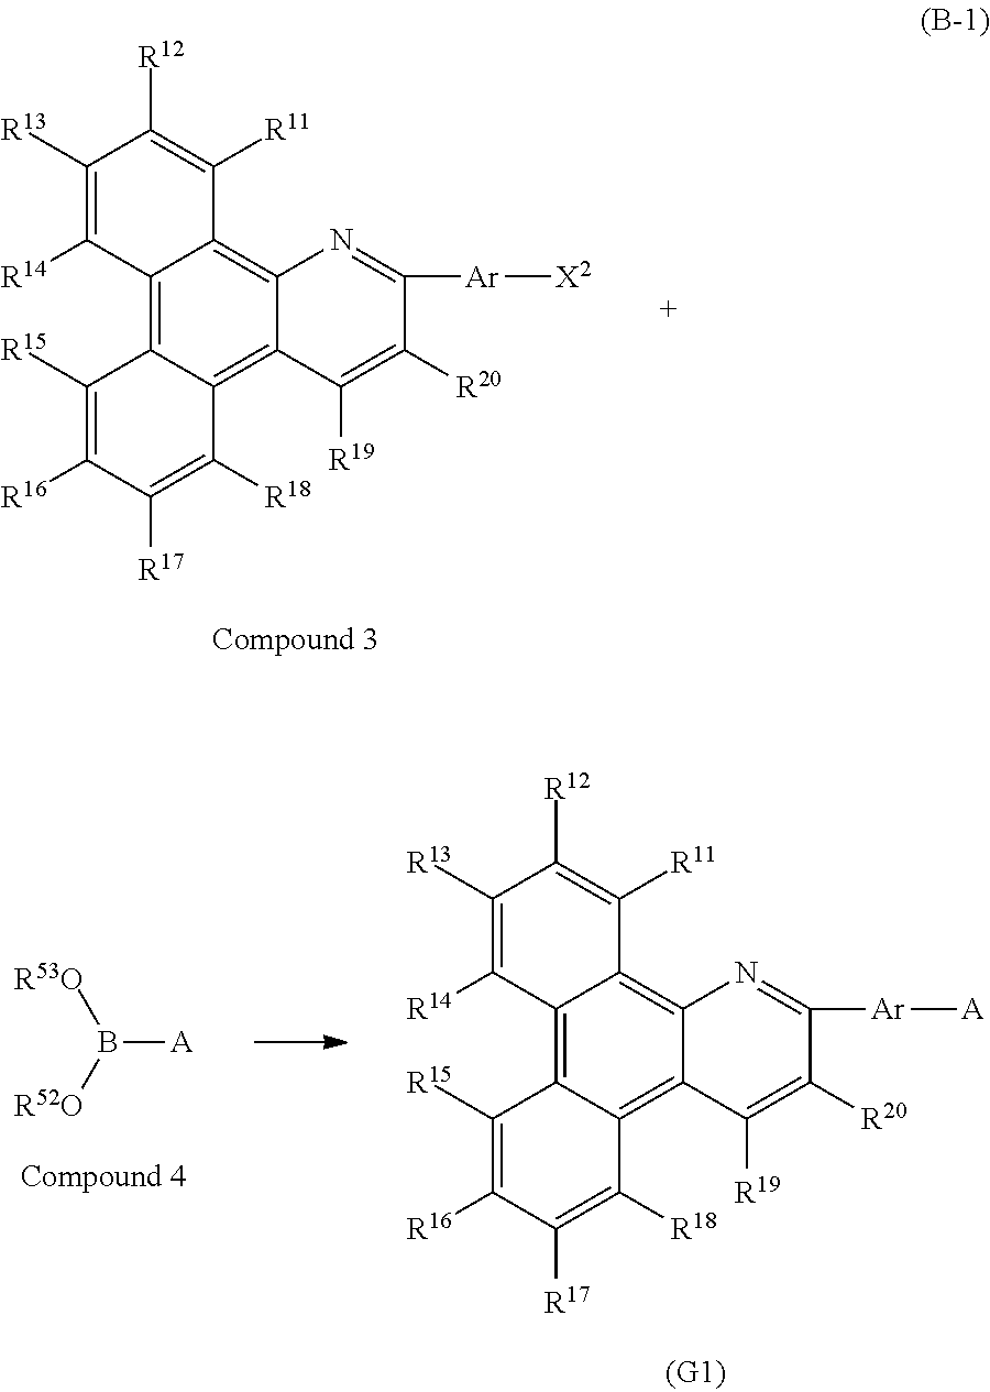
C12=C3C(=C4C(=C1C([R11])=C([R12])C([R13])=C2[R14])N=C([Ar][X2])C([R20])=C4[R19])C([R18])=C([R17])C([R16])=C3[R15].[R53O]B([R52O])[A].C12=C3C(=C4C(=C1C([R11])=C([R12])C([R13])=C2[R14])N=C([Ar][A])C([R20])=C4[R19])C([R18])=C([R17])C([R16])=C3[R15]
